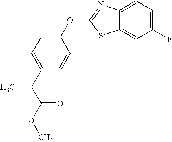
C1(F)=CC=C2C(=C1)SC(OC1=CC=C(C(C(OC)=O)C)C=C1)=N2
